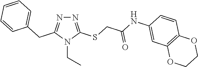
N1=C(SCC(NC2=CC3=C(C=C2)OCCO3)=O)N(CC)C(CC2=CC=CC=C2)=N1
